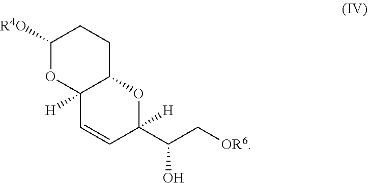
C1([R4O])OC2([H])C(CC1)OC([H])(C(C[OR6])O)C=C2
